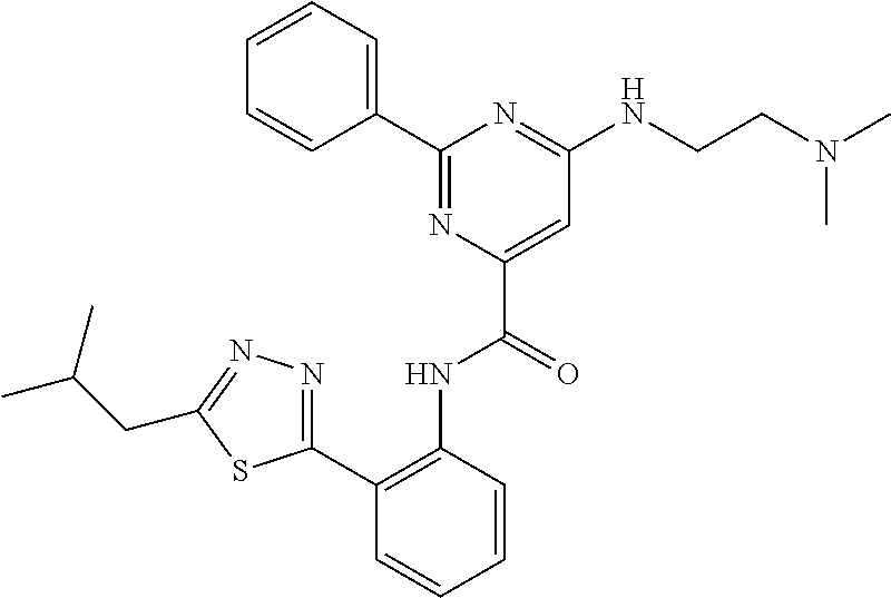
C1=CC=CC(C2=NC(C(=O)NC3=C(C4=NN=C(CC(C)C)S4)C=CC=C3)=CC(NCCN(C)C)=N2)=C1
